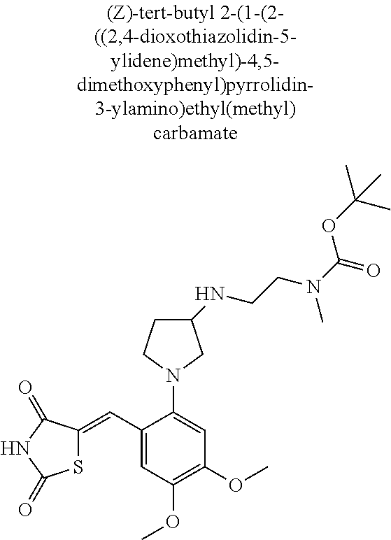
C1(C=C2SC(=O)NC2=O)=CC(OC)=C(OC)C=C1N1CC(NCCN(C(=O)OC(C)(C)C)C)CC1
